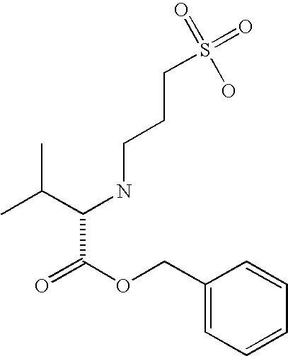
CC(C)C(NCCCS(=O)(=O)O)C(=O)OCC1=CC=CC=C1
